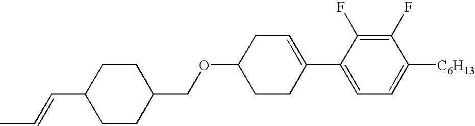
C1(F)=C(F)C(C2=CCC(OCC3CCC(C=CC)CC3)CC2)=CC=C1[C6H13]
